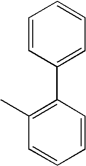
C1=CC(C2=C(C)C=CC=C2)=CC=C1
